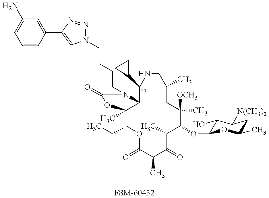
C1(CC)C2(C)C(N(CCCCN3N=NC(C4=CC(N)=CC=C4)=C3)C(=O)O2)C(C2CC2)NCC(C)CC([OCH3])(C)C(OC2C(O)C([N(CH3)2])CC(C)O2)C(C)C(=O)C(C)C(=O)O1.[FSM-60432]
